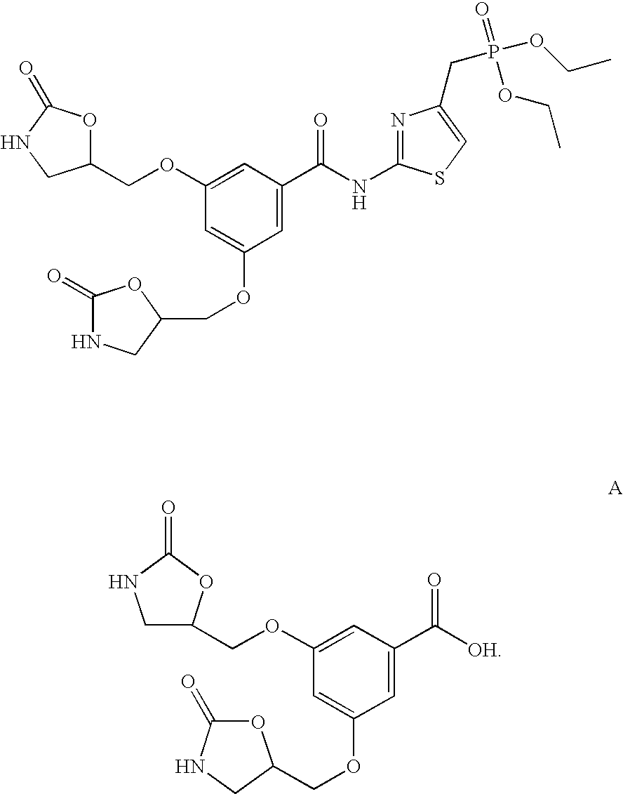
C1(OCC2CNC(=O)O2)=CC(C([OH])=O)=CC(OCC2OC(=O)NC2)=C1.C1(OCC2OC(=O)NC2)=CC(C(NC2=NC(CP(=O)(OCC)OCC)=CS2)=O)=CC(OCC2OC(=O)NC2)=C1
